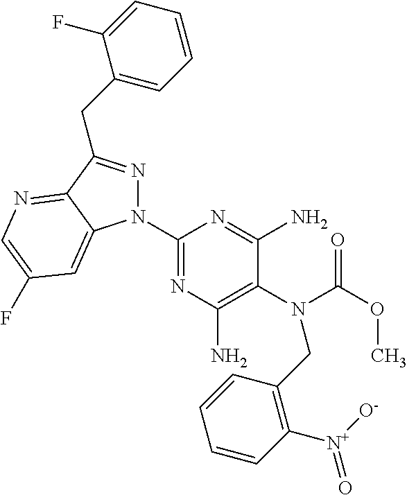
C1(N2N=C(CC3=CC=CC=C3F)C3=NC=C(F)C=C23)=NC(N)=C(N(C(OC)=O)CC2=C([N+]([O-])=O)C=CC=C2)C(N)=N1
